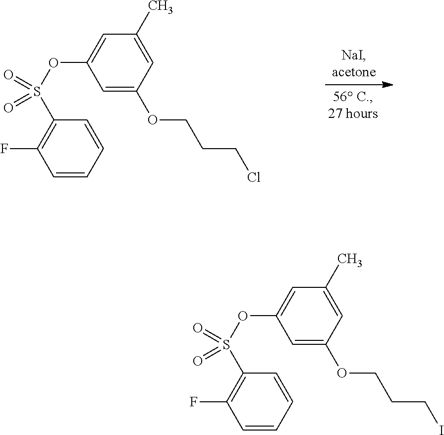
C1=CC=CC(S(OC2=CC(C)=CC(OCCCCl)=C2)(=O)=O)=C1F.C1=CC=CC(S(OC2=CC(C)=CC(OCCCI)=C2)(=O)=O)=C1F
